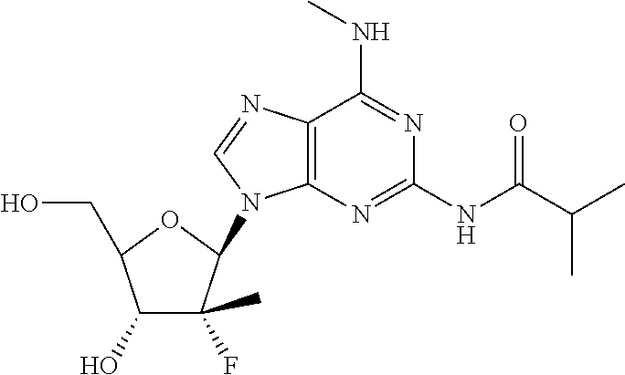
C12=C(N=C(NC(C(C)C)=O)N=C1NC)N(C1C(C)(F)C(O)C(CO)O1)C=N2
